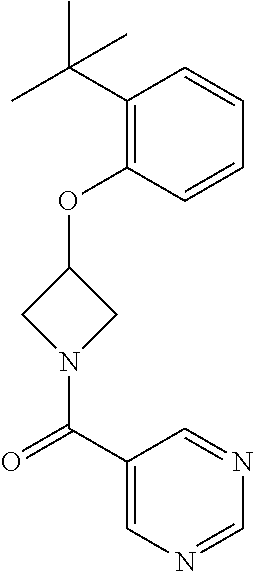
C1(C(C)(C)C)=C(OC2CN(C(=O)C3=CN=CN=C3)C2)C=CC=C1
